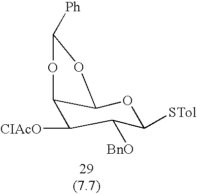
C12C([CIAcO])C([BnO])C([STol])OC1OC([Ph])O2
